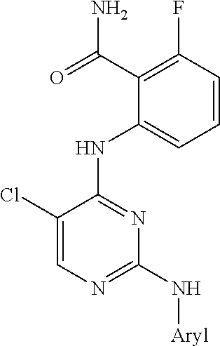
C1(C(=O)N)=C(F)C=CC=C1NC1=NC(N[Aryl])=NC=C1Cl
